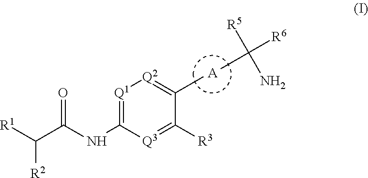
[A].[R1]C(C(NC1=[Q1][Q2]=C(C)C([R3])=[Q3]1)=O)[R2].[R6]C([R5])(N)C
